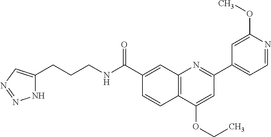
C1(C(NCCCC2=CN=NN2)=O)=CC2=C(C=C1)C(OCC)=CC(C1=CC=NC(OC)=C1)=N2
